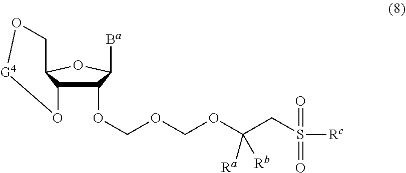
C1(OCOCOC(CS(=O)(=O)[Rc])([Ra])[Rb])C2C(OC1[Ba])CO[G4]O2
